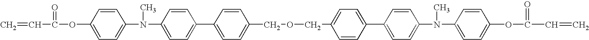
C=CC(=O)OC1=CC=C(N(C)C2=CC=C(C3=CC=C(COCC4=CC=C(C5=CC=C(N(C)C6=CC=C(OC(=O)C=C)C=C6)C=C5)C=C4)C=C3)C=C2)C=C1
